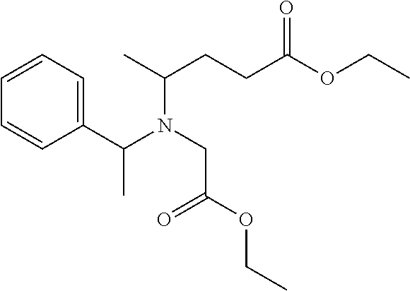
C(N(C(C)CCC(OCC)=O)CC(=O)OCC)(C1=CC=CC=C1)C
